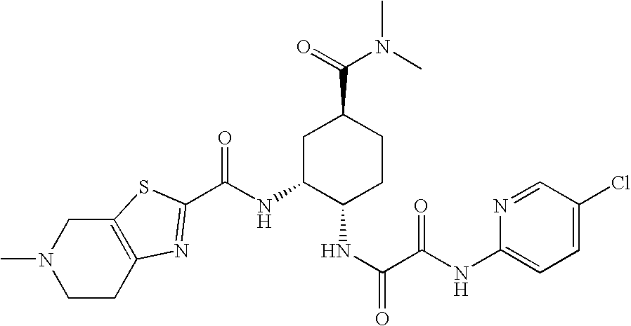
C(NC1C(NC(=O)C(NC2=CC=C(Cl)C=N2)=O)CCC(C(=O)N(C)C)C1)(=O)C1=NC2=C(CN(C)CC2)S1
